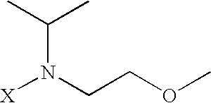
[X]N(CCOC)C(C)C
